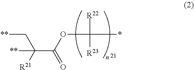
O(C(*)([R22])[R23])C(C([R21])(C[**])[**])=O
